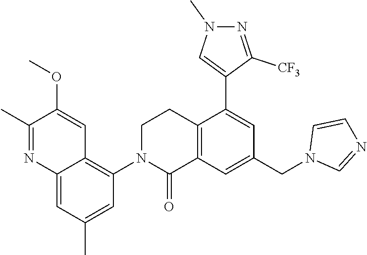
CC1=NC2=CC(C)=CC(N3C(=O)C4=C(CC3)C(C3=CN(C)N=C3[CF3])=CC(CN3C=NC=C3)=C4)=C2C=C1OC
